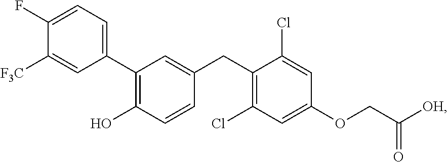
C1(C2=C(O)C=CC(CC3=C(Cl)C=C(OCC([OH])=O)C=C3Cl)=C2)=CC=C(F)C([F3C])=C1
